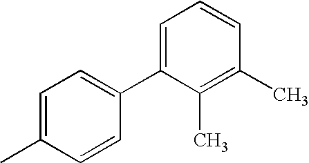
C1(C2=CC=CC(C)=C2C)=CC=C(C)C=C1
